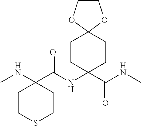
C1CSCCC1(NC)C(NC1(C(NC)=O)CCC2(CC1)OCCO2)=O
